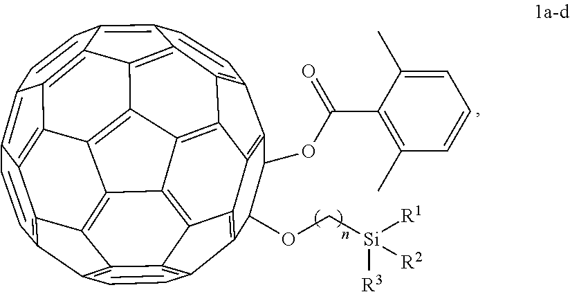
C1(OC(C2=C(C)C=CC=C2C)=O)C2=C3C4=C(C5=C6C4=C4C7=C3C3=C2C=CC2=C8C=CC9=C%10C%11=C%12C(=C7C(=C32)C8=C%129)C4=C2C6=C(C=C5)C(=C2%11)C=C%10)C1OC[Si]([R1])([R3])[R2]
